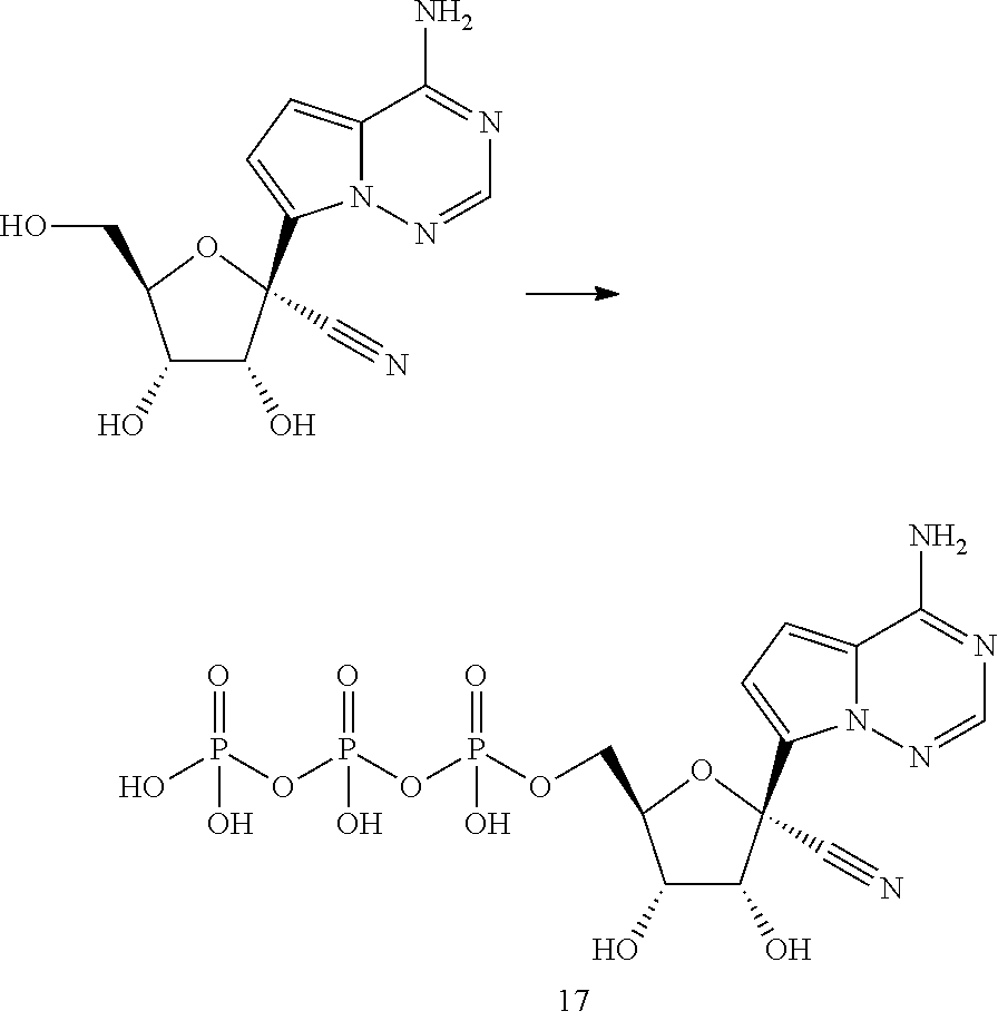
C12=CC=C(C3(C#N)C(O)C(O)C(CO)O3)N1N=CN=C2N.C12=CC=C(C3(C#N)C(O)C(O)C(COP(OP(OP(O)(=O)O)(=O)O)(=O)O)O3)N1N=CN=C2N
